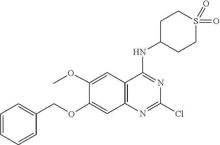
ClC1=NC2=C(C=C(OC)C(OCC3=CC=CC=C3)=C2)C(NC2CCS(=O)(=O)CC2)=N1
